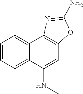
C12=CC=CC=C1C(NC)=CC1=C2N=C(N)O1
